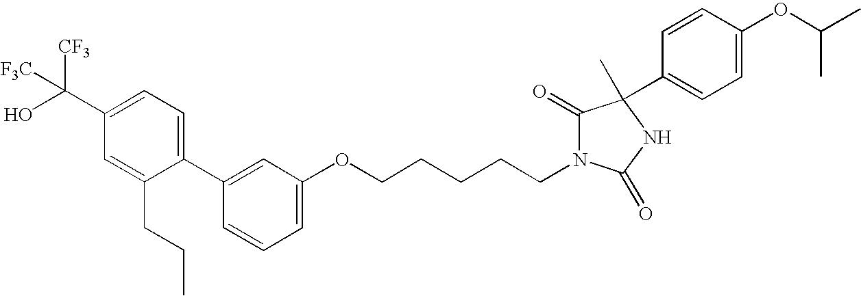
C(CCCCOC1=CC=CC(C2=CC=C(C(O)([CF3])[F3C])C=C2CCC)=C1)N1C(=O)C(C)(C2=CC=C(OC(C)C)C=C2)NC1=O
